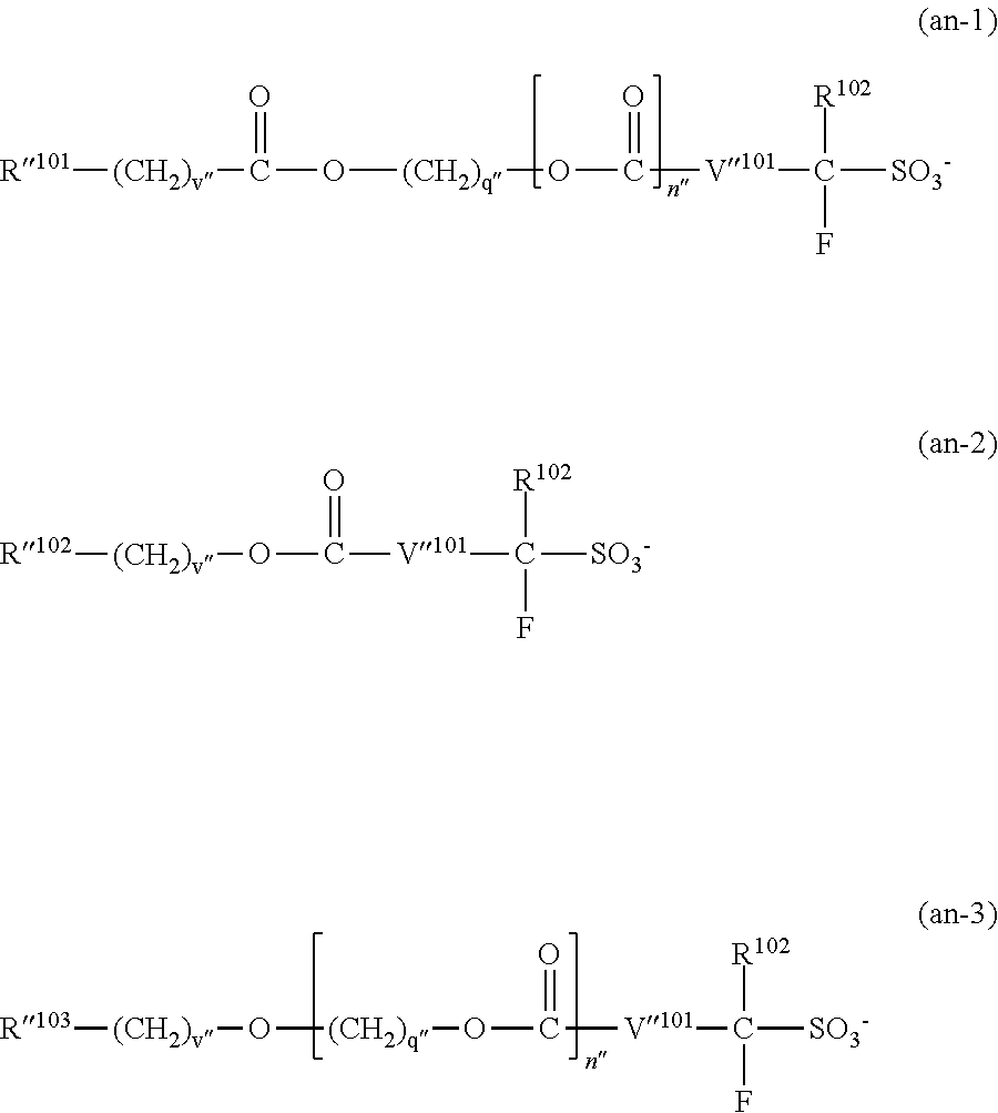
[R103][(CH2)v]O[(CH2)q]OC([V101]C([SO3-])([R102])F)=O.[R101][(CH2)v]C(O[(CH2)q]OC([V101]C([SO3-])([R102])F)=O)=O.[R102][(CH2)v]OC([V101]C([SO3-])([R102])F)=O
